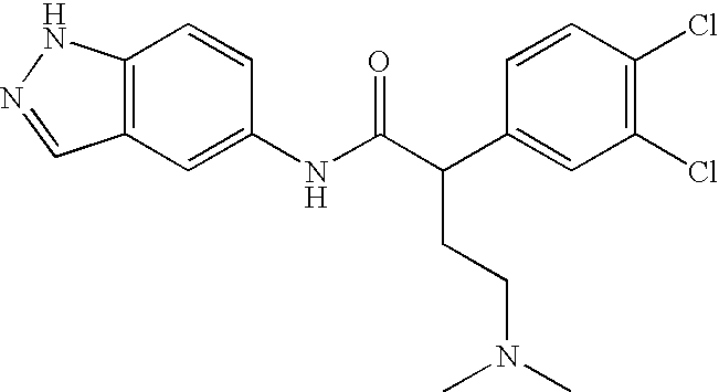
C12=C(C=C(NC(C(C3=CC(Cl)=C(Cl)C=C3)CCN(C)C)=O)C=C1)C=NN2
